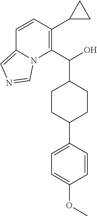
C1CC(C2=CC=C(OC)C=C2)CCC1C(C1=C(C2CC2)C=CC2=CN=CN12)O
